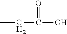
CCC(=O)O
